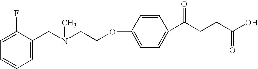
C1=C(OCCN(CC2=CC=CC=C2F)C)C=CC(C(CCC(O)=O)=O)=C1
